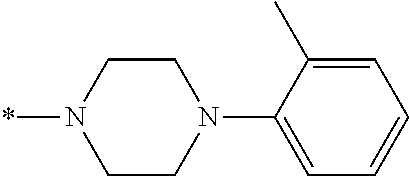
*N1CCN(C2=CC=CC=C2C)CC1
